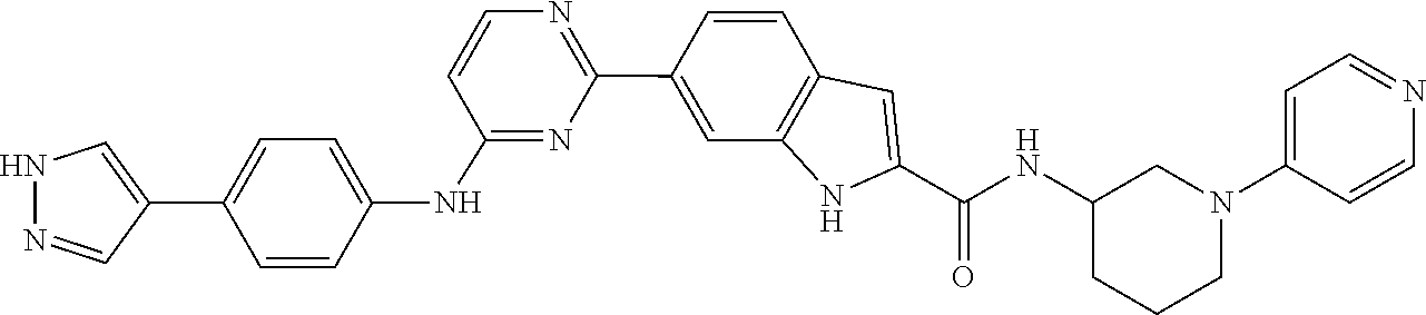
N(C(C1=CC2=C(C=C(C3=NC=CC(NC4=CC=C(C5=CNN=C5)C=C4)=N3)C=C2)N1)=O)C1CN(C2=CC=NC=C2)CCC1
